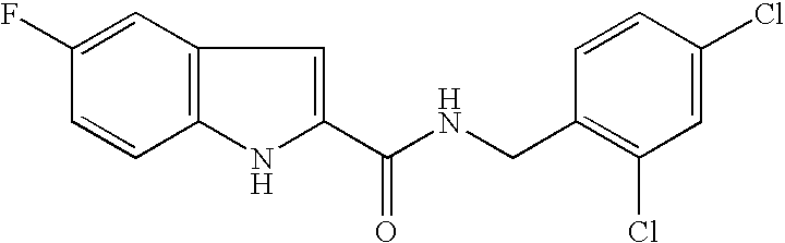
C1=C(F)C=CC2=C1C=C(C(NCC1=C(Cl)C=C(Cl)C=C1)=O)N2
